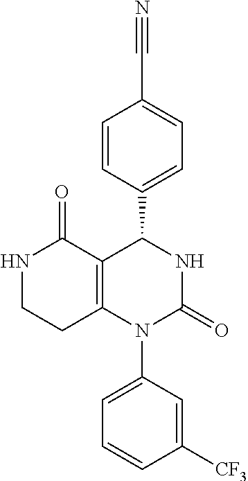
N1CCC2=C(C1=O)C(C1=CC=C(C#N)C=C1)NC(=O)N2C1=CC=CC([CF3])=C1
